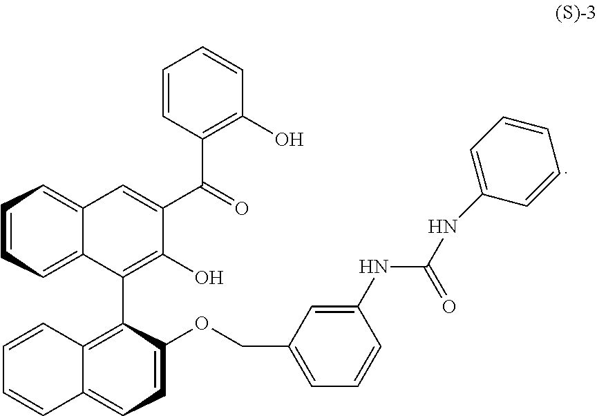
C1=CC=C2C(=C1)C(C1=C3C(=CC=C1OCC1=CC=CC(NC(=O)NC4=CC=CC=C4)=C1)C=CC=C3)=C(O)C(C(=O)C1=C(O)C=CC=C1)=C2
